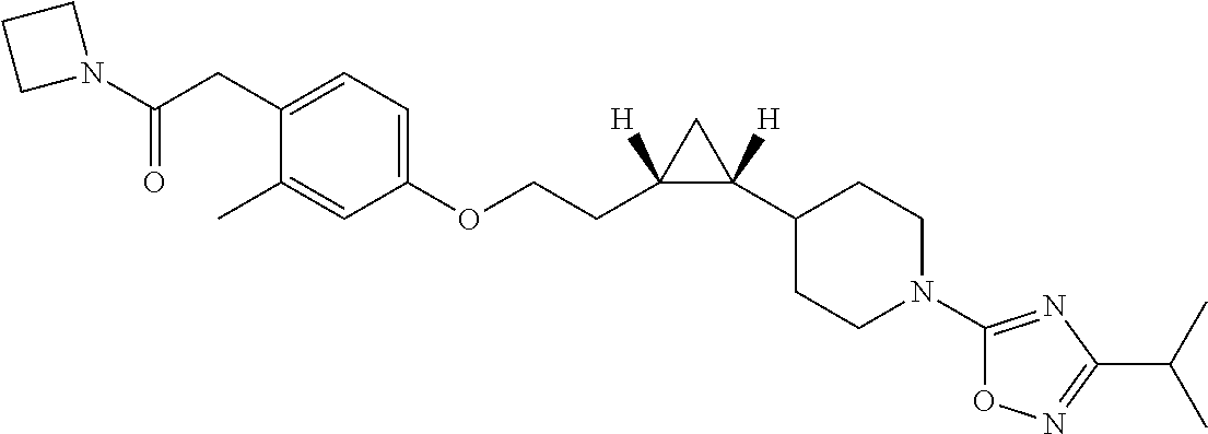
C1(C)=CC(OCCC2([H])C(C3CCN(C4=NC(C(C)C)=NO4)CC3)([H])C2)=CC=C1CC(N1CCC1)=O
